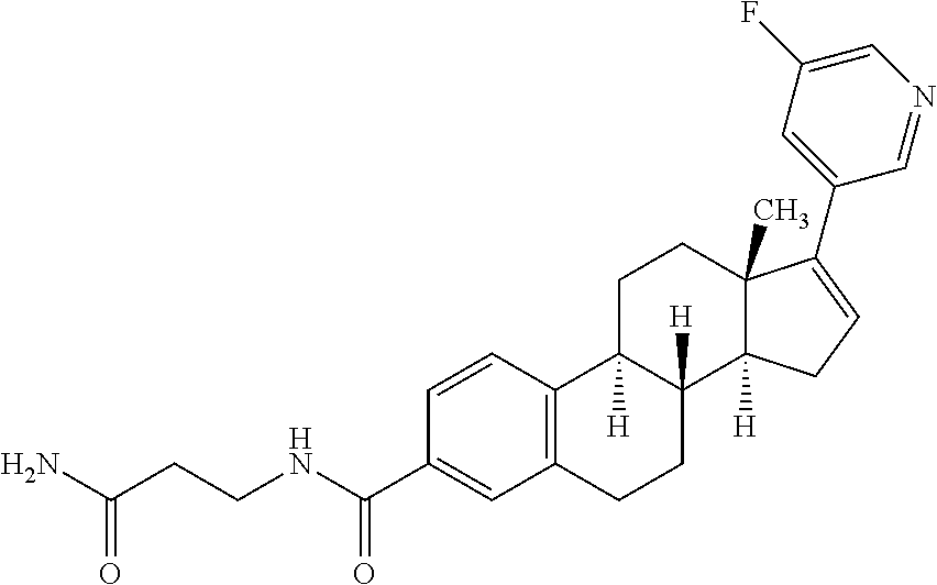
C12=C(C=CC(C(NCCC(=O)N)=O)=C1)C1([H])C([H])(CC2)C2([H])C(C)(CC1)C(C1=CC(F)=CN=C1)=CC2
